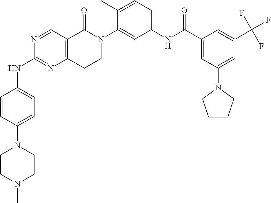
N1=CC2=C(N=C1NC1=CC=C(N3CCN(C)CC3)C=C1)CCN(C1=CC(NC(C3=CC(N4CCCC4)=CC(C(F)(F)F)=C3)=O)=CC=C1C)C2=O
